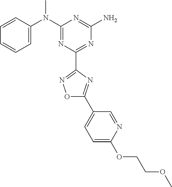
C1=CC(N(C2=NC(C3=NOC(C4=CC=C(OCCOC)N=C4)=N3)=NC(N)=N2)C)=CC=C1
